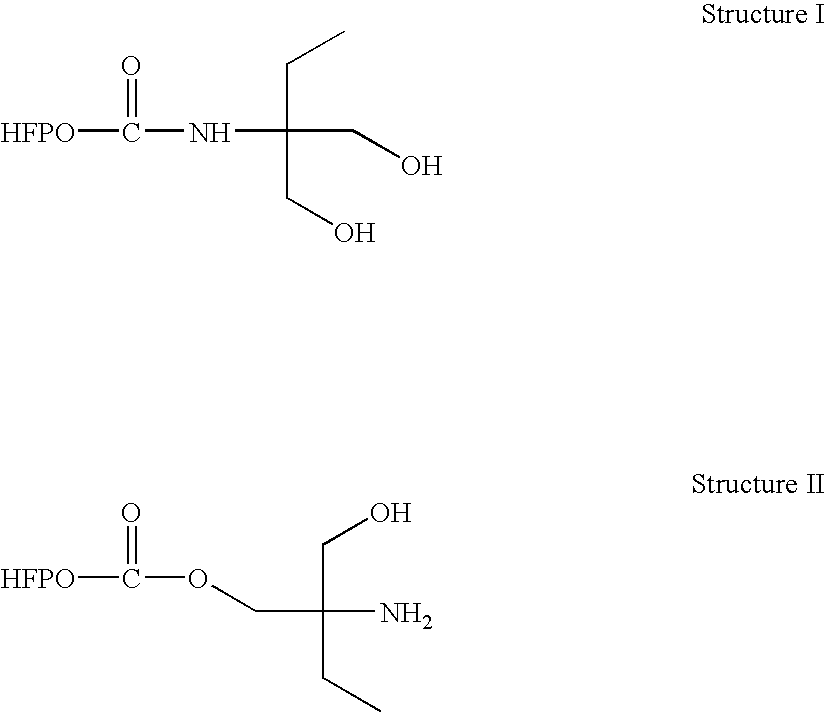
[HFPO]C(=O)NC(CC)(CO)CO.[HFPO]C(=O)OCC(CO)(CC)N
